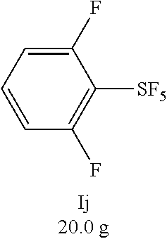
C1(F)=CC=CC(F)=C1[SF5]
